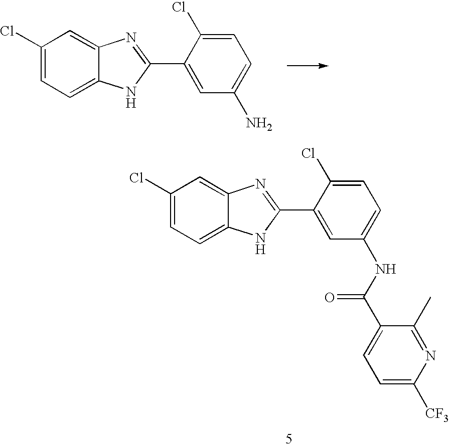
C1(Cl)=CC=C2C(=C1)N=C(C1=CC(N)=CC=C1Cl)N2.C1(Cl)=CC=C2C(=C1)N=C(C1=CC(NC(C3=CC=C([CF3])N=C3C)=O)=CC=C1Cl)N2
